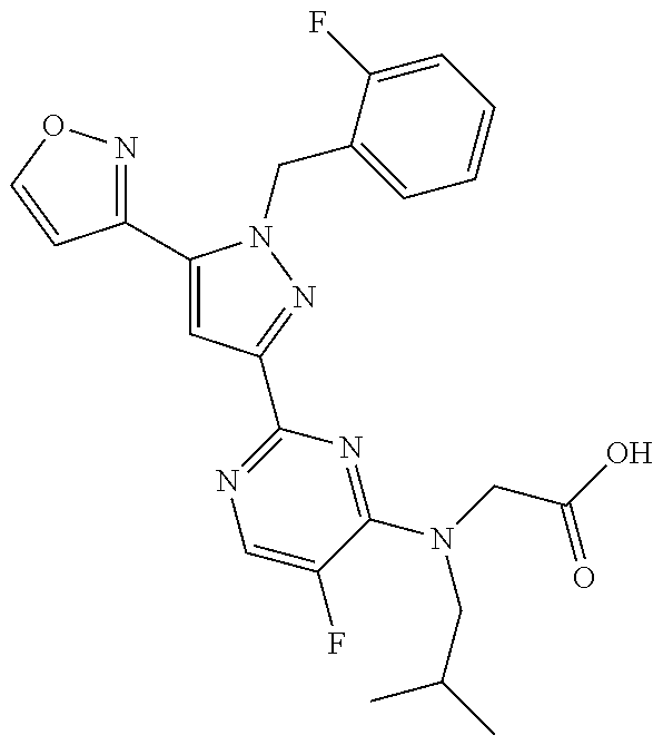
C1(C2=CC(C3=NC=C(F)C(N(CC(C)C)CC(O)=O)=N3)=NN2CC2=CC=CC=C2F)=NOC=C1
